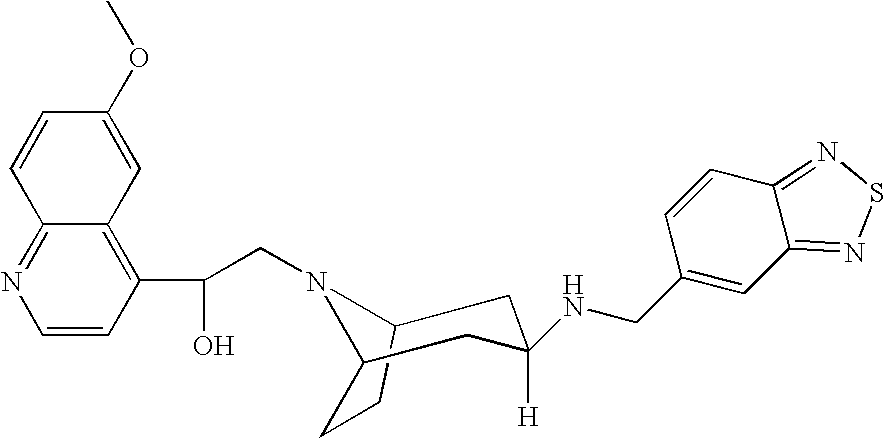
C(CN1C2CCC1CC([H])(NCC1=CC3=NSN=C3C=C1)C2)(C1=C2C(=NC=C1)C=CC(OC)=C2)O
